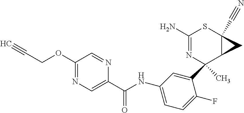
C1(C2(C)N=C(N)SC3(C#N)C2C3)=CC(NC(C2=CN=C(OCC#C)C=N2)=O)=CC=C1F
